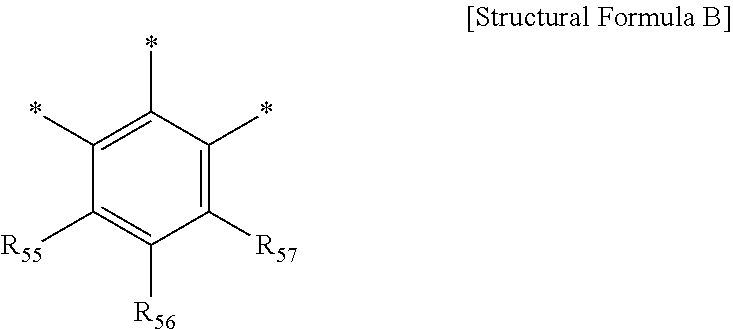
C1(*)=C(*)C(*)=C([R57])C([R56])=C1[R55]
